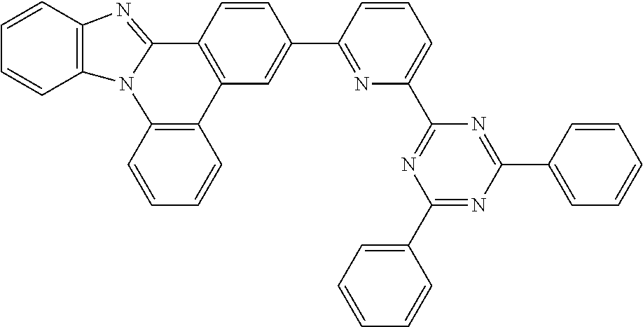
C1=CC2=C(C=C1)N1C(=NC3=C1C=CC=C3)C1=C2C=C(C2=NC(C3=NC(C4=CC=CC=C4)=NC(C4=CC=CC=C4)=N3)=CC=C2)C=C1
